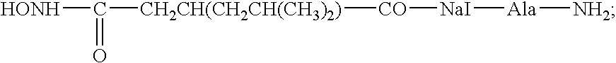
[HONH]C([CH2CH(CH2CH(CH3)2)][CO][NaI][Ala][NH2])=O
